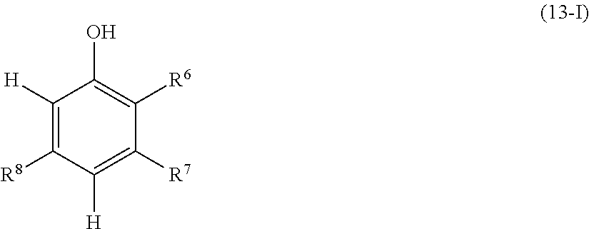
C1([H])=C([R8])C([H])=C([R7])C([R6])=C1O
